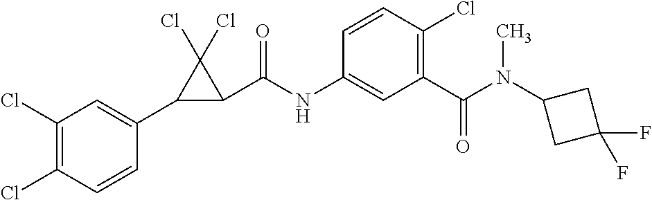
C1(Cl)=C(Cl)C=CC(C2C(C(NC3=CC(C(N(C4CC(F)(F)C4)C)=O)=C(Cl)C=C3)=O)C2(Cl)Cl)=C1
